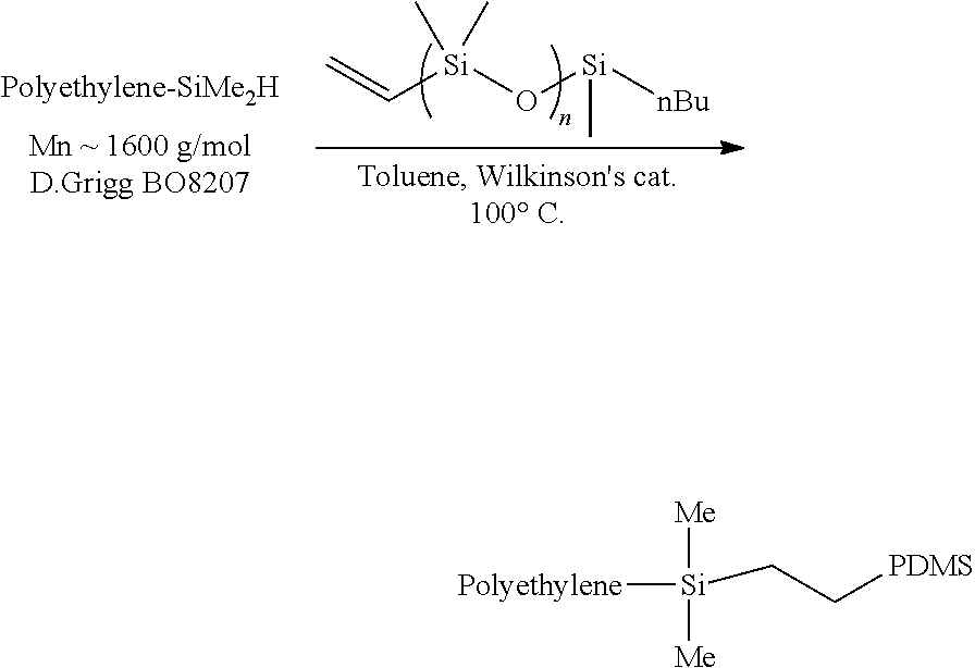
[Si](C=C)(O[Si](C)[nBu])(C)C.[Polyethylene-SiMe2H].[Me][Si]([Me])(CC[PDMS])[Polyethylene]
